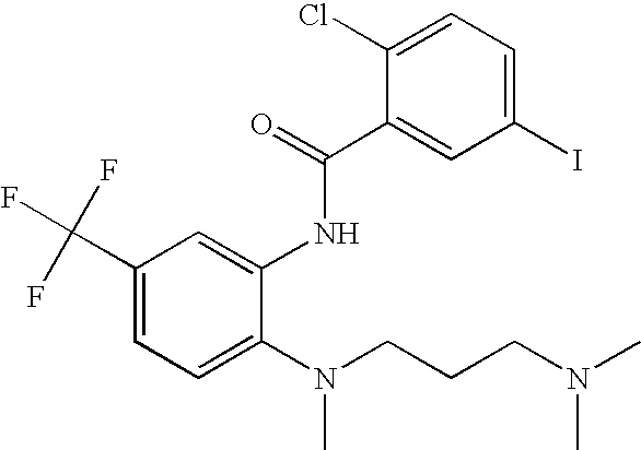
FC(C1=CC=C(N(CCCN(C)C)C)C(NC(C2=CC(I)=CC=C2Cl)=O)=C1)(F)F
